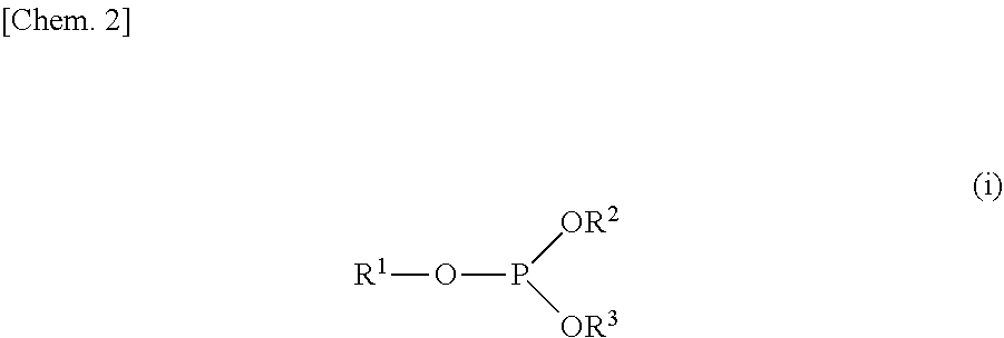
[R1]OP([OR3])[OR2]
